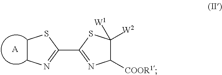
C1(C2=NC([COOR1])C([W2])([W1])S2)=NCCS1.[A]
